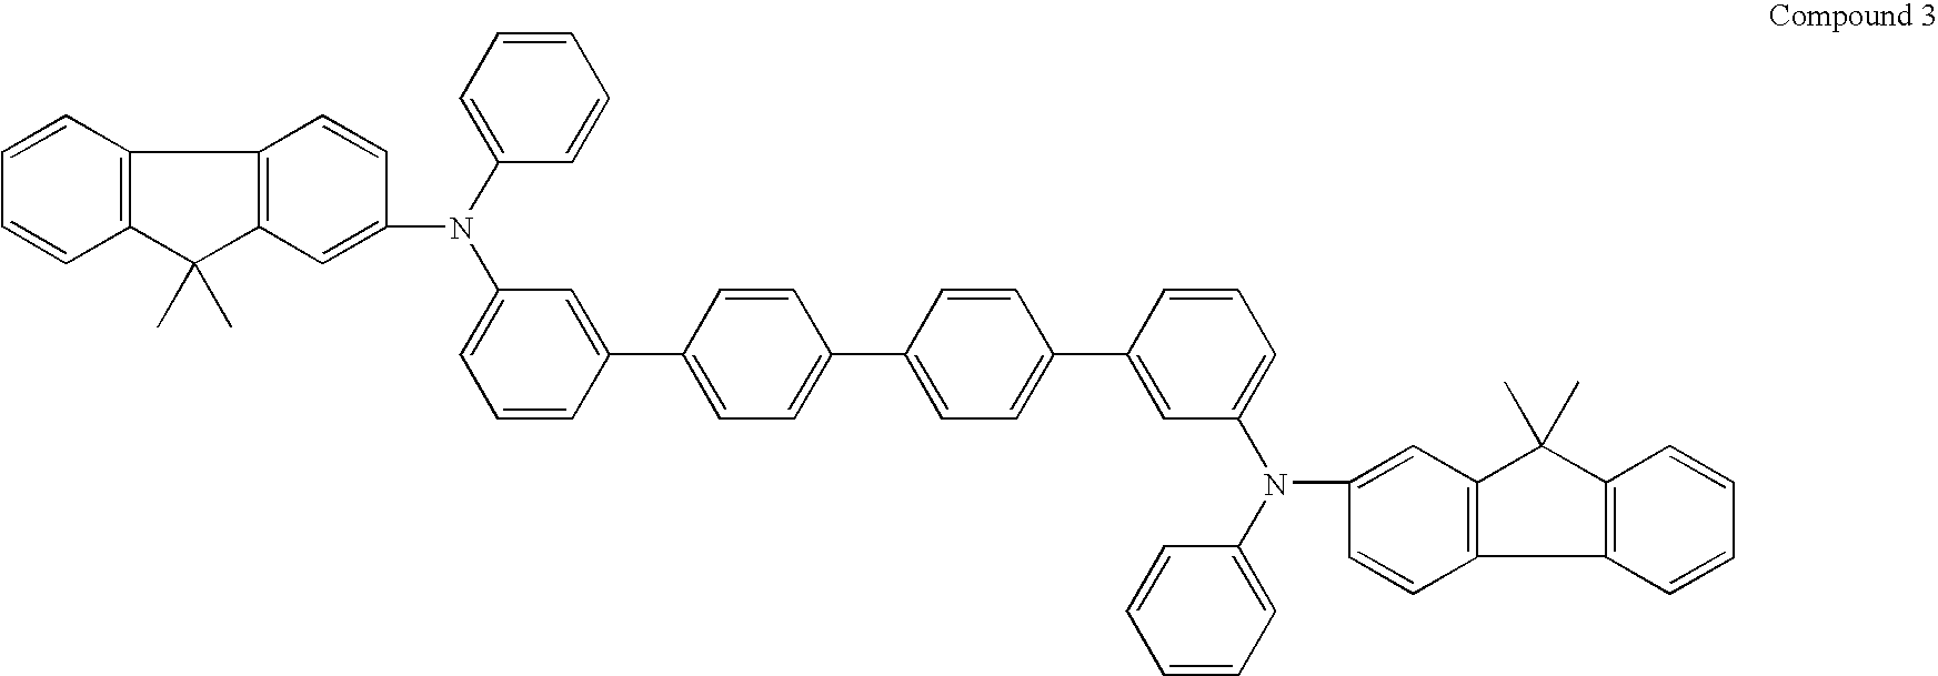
C12=C(C=CC=C1)C1=C(C2(C)C)C=C(N(C2=CC=CC=C2)C2=CC=CC(C3=CC=C(C4=CC=C(C5=CC(N(C6=CC=CC=C6)C6=CC7=C(C=C6)C6=C(C7(C)C)C=CC=C6)=CC=C5)C=C4)C=C3)=C2)C=C1
